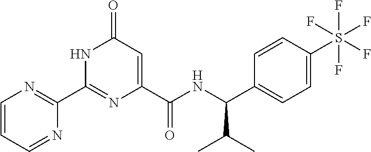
C1(=O)C=C(C(NC(C2=CC=C(S(F)(F)(F)(F)F)C=C2)C(C)C)=O)N=C(C2=NC=CC=N2)N1
